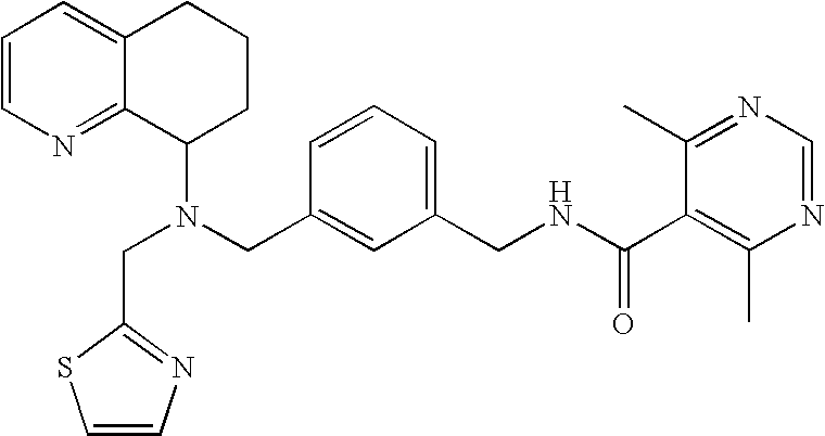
N(CC1=CC(CNC(C2=C(C)N=CN=C2C)=O)=CC=C1)(C1CCCC2=CC=CN=C12)CC1=NC=CS1
